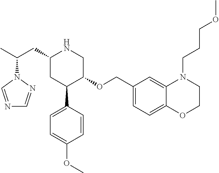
C1(CC(C)N2C=NC=N2)CC(C2=CC=C(OC)C=C2)C(OCC2=CC=C3C(=C2)N(CCCOC)CCO3)CN1
